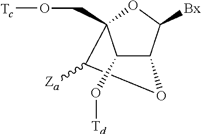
C1([Za])OC2C(O[Td])C1(CO[Tc])OC2[Bx]
